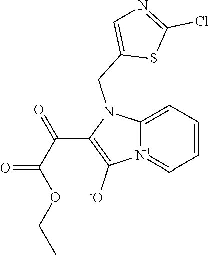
[N+]12=CC=CC=C1N(CC1=CN=C(Cl)S1)C(C(C(OCC)=O)=O)=C2[-O]
